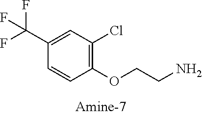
C1(C(F)(F)F)=CC(Cl)=C(OCCN)C=C1
